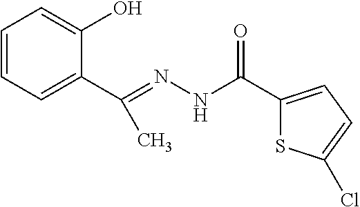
C1=CC=C(C(=NNC(C2=CC=C(Cl)S2)=O)C)C(O)=C1
